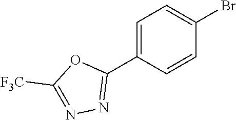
C1([F3C])=NN=C(C2=CC=C(Br)C=C2)O1
